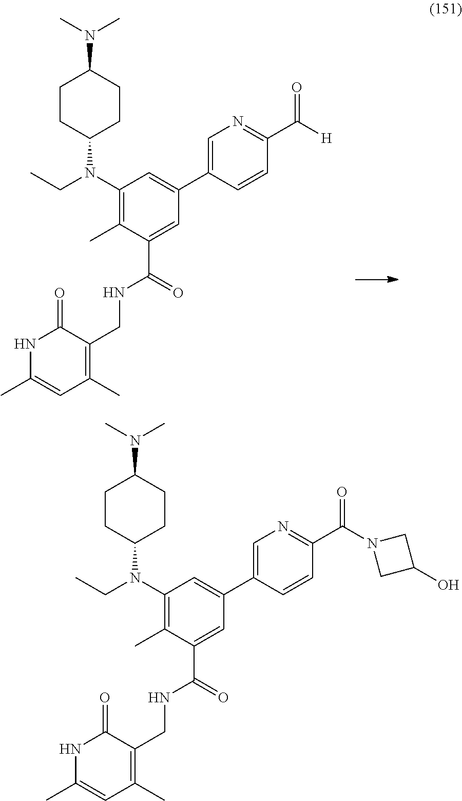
C1(N(CC)C2CCC(N(C)C)CC2)=C(C)C(C(=O)NCC2=C(C)C=C(C)NC2=O)=CC(C2=CN=C(C([H])=O)C=C2)=C1.C1(N(CC)C2CCC(N(C)C)CC2)=C(C)C(C(=O)NCC2=C(C)C=C(C)NC2=O)=CC(C2=CN=C(C(N3CC(O)C3)=O)C=C2)=C1
